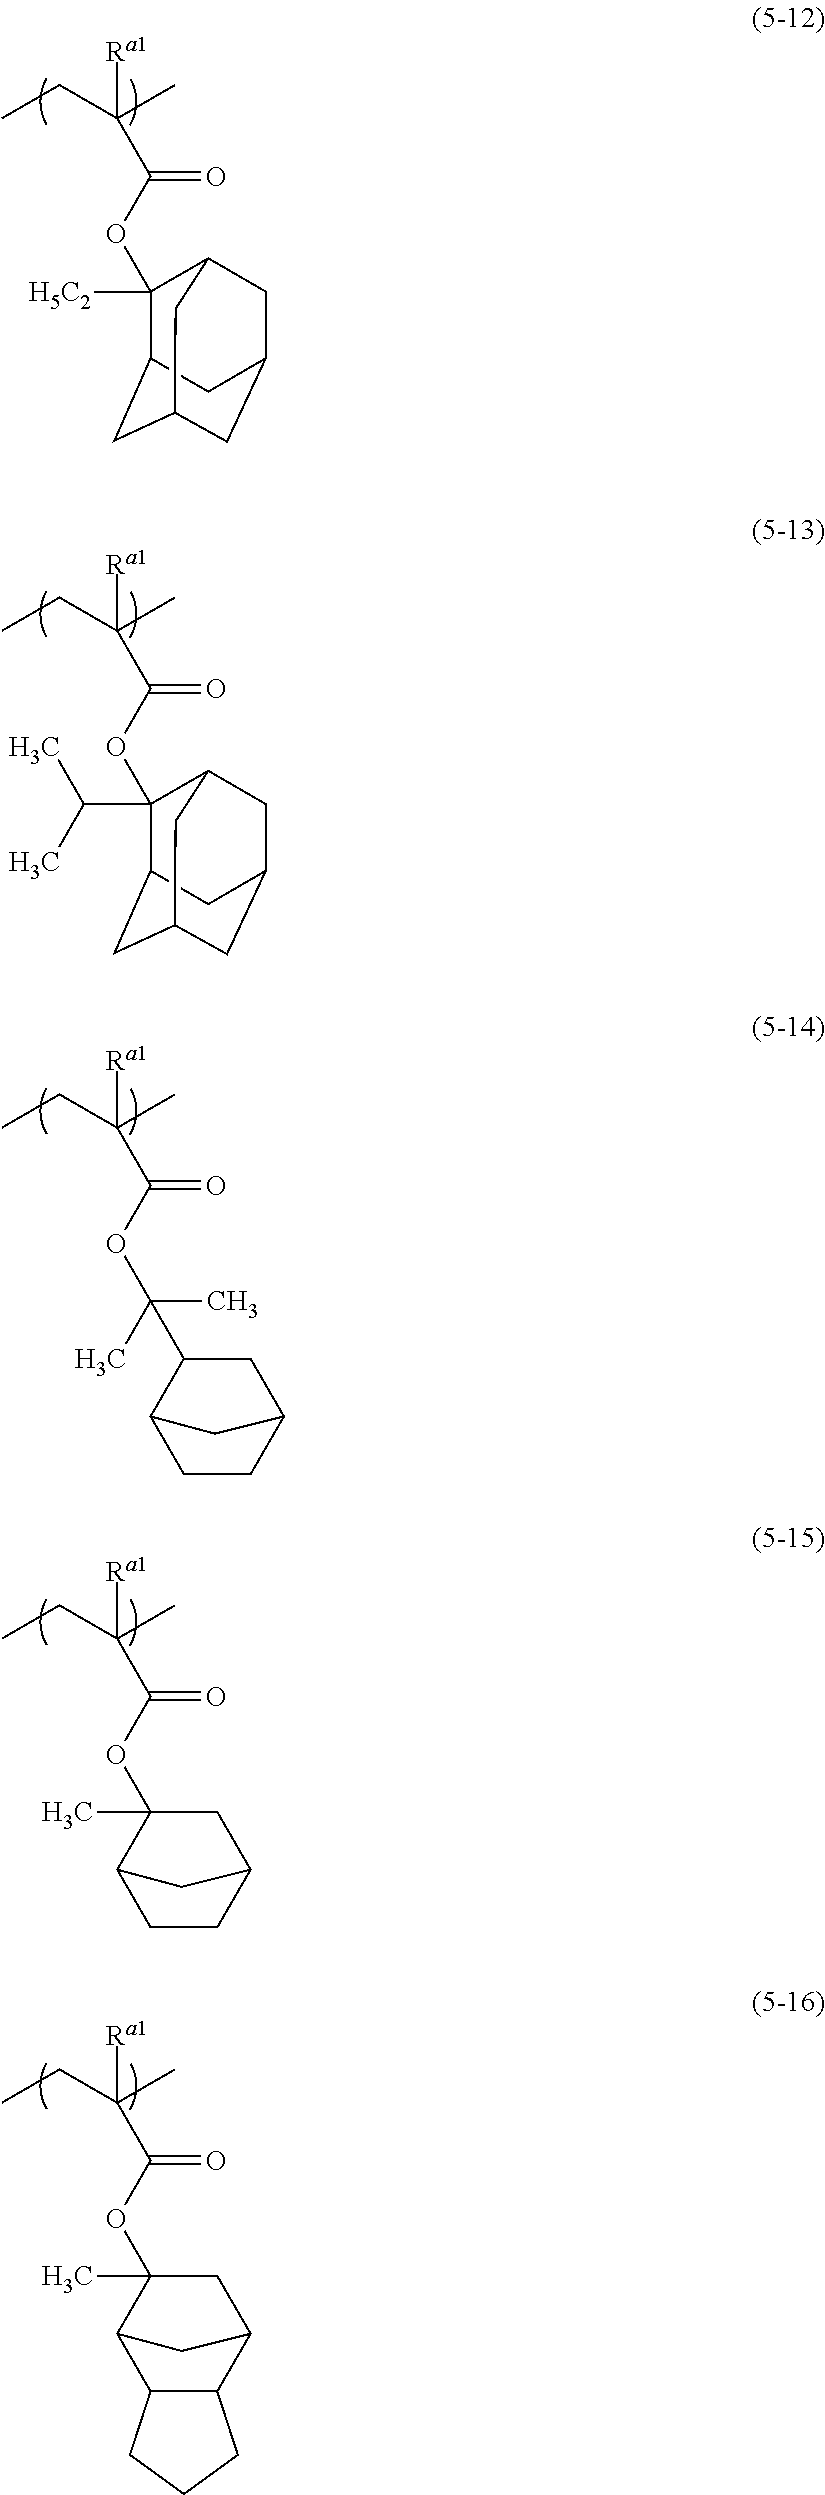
CCC(C)([Ra1])C(OC1([H5C2])C2CC3CC(CC1C3)C2)=O.CCC(C)([Ra1])C(OC1(C(C)C)C2CC3CC(CC1C3)C2)=O.CCC(C)([Ra1])C(OC(C1C2CCC(C1)C2)(C)C)=O.CCC(C)([Ra1])C(OC1(C)CC2CCC1C2)=O.CCC(C)([Ra1])C(OC1(C)CC2C3C(C1C2)CCC3)=O
